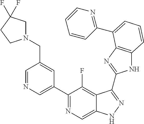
C1=NC=C(C2=NC=C3C(=C2F)C(C2=NC4=C(N2)C=CC=C4C2=NC=CC=C2)=NN3)C=C1CN1CC(F)(F)CC1
